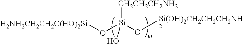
[H2NH2CH2CH2C(HO)2Si]O[Si](O[Si(OH)2CH2CH2CH2NH2])([CH2CH2CH2NH2])O
